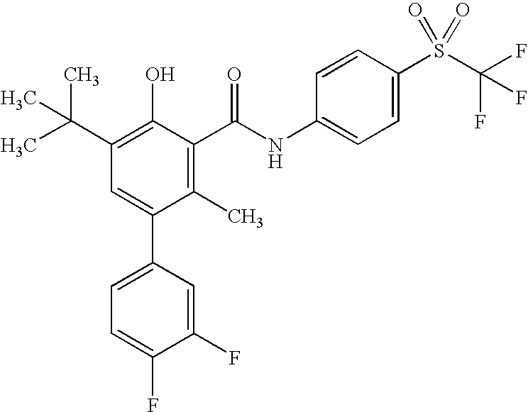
C1(C(C)(C)C)=C(O)C(C(NC2=CC=C(S(C(F)(F)F)(=O)=O)C=C2)=O)=C(C)C(C2=CC=C(F)C(F)=C2)=C1
